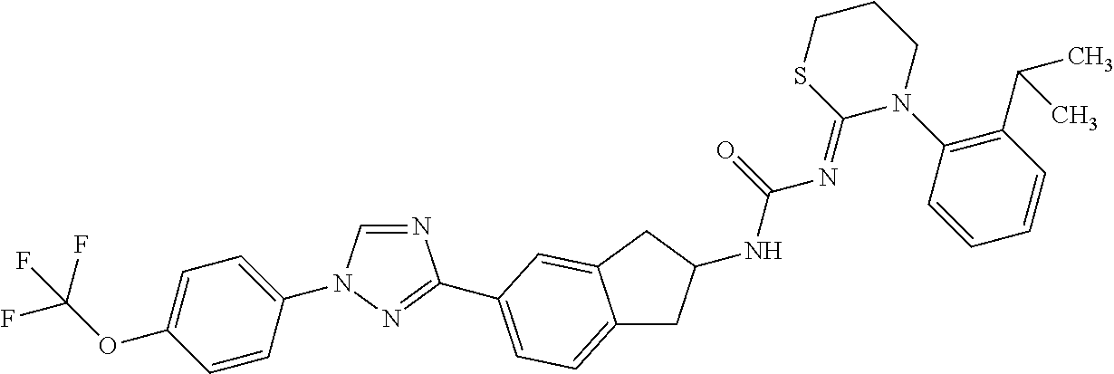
C1=CC(N2C=NC(C3=CC=C4CC(NC(=O)N=C5N(C6=C(C(C)C)C=CC=C6)CCCS5)CC4=C3)=N2)=CC=C1OC(F)(F)F
